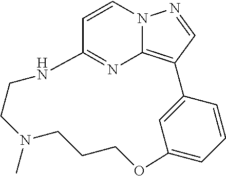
C1=CN2C3=C(C=N2)C2=CC(=CC=C2)OCCCN(C)CCNC1=N3
